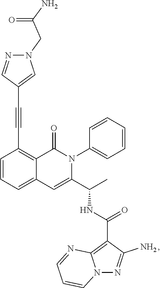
C1=CC=C2C(=C1C#CC1=CN(CC(N)=O)N=C1)C(=O)N(C1=CC=CC=C1)C(C(C)NC(=O)C1=C3N(N=C1N)C=CC=N3)=C2
